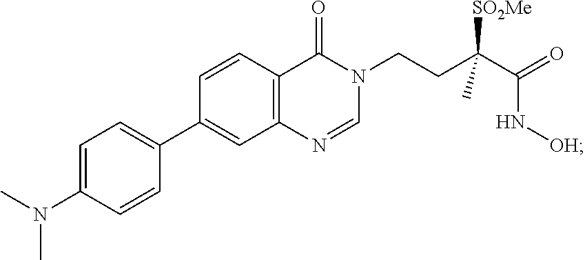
C12=C(C=CC(C3=CC=C(N(C)C)C=C3)=C1)C(=O)N(CCC(C(=O)N[OH])([SO2Me])C)C=N2
